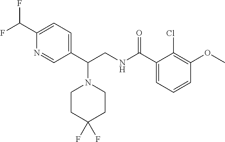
C1(C(NCC(C2=CC=C(C(F)F)N=C2)N2CCC(F)(F)CC2)=O)=CC=CC(OC)=C1Cl
